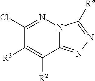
C1(Cl)=NN2C(=NN=C2[Ra])C([R2])=C1[R3]
